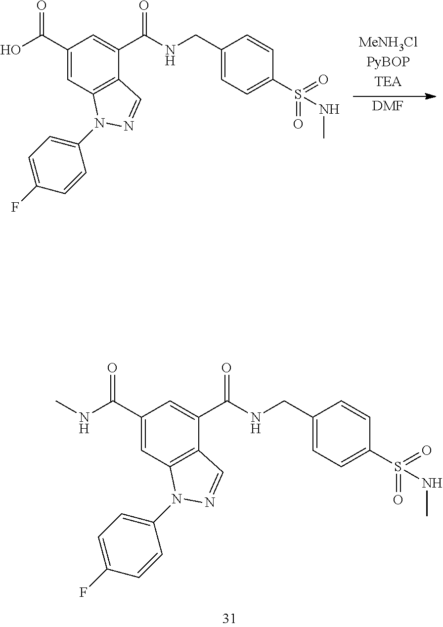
C1(C(=O)NC)=CC2=C(C(C(NCC3=CC=C(S(=O)(=O)NC)C=C3)=O)=C1)C=NN2C1=CC=C(F)C=C1.[DMF].C1(C(O)=O)=CC2=C(C(C(NCC3=CC=C(S(=O)(=O)NC)C=C3)=O)=C1)C=NN2C1=CC=C(F)C=C1
